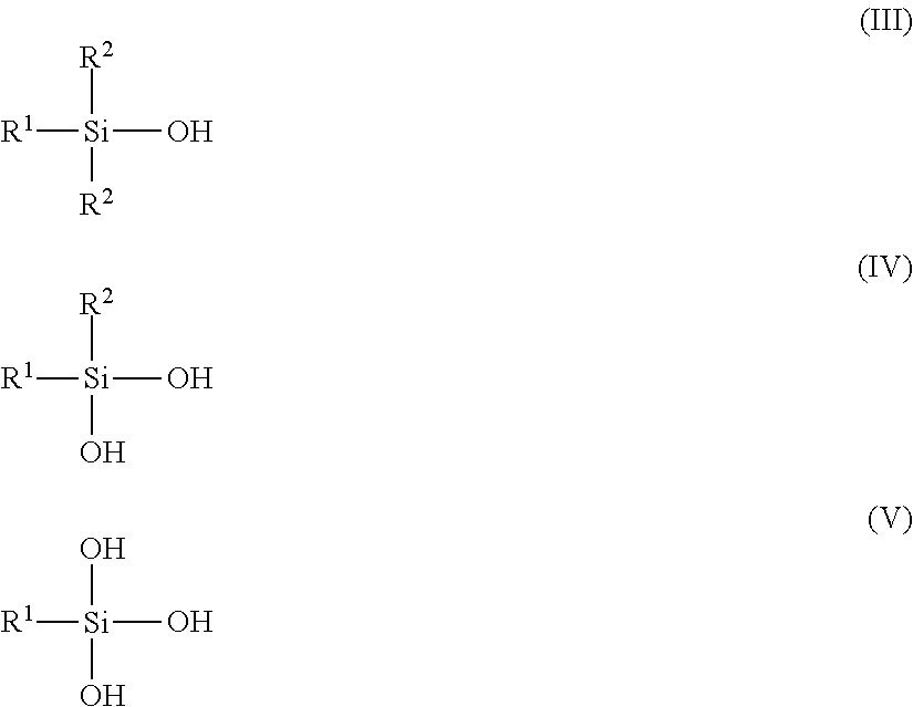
[R1][Si]([R2])(O)[R2].[R1][Si]([R2])(O)O.[R1][Si](O)(O)O
